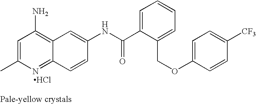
CC1=CC(N)=C2C(=N1)C=CC(NC(C1=CC=CC=C1COC1=CC=C([CF3])C=C1)=O)=C2.Cl
